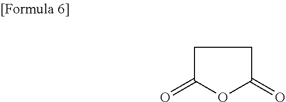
C1(=O)OC(=O)CC1
